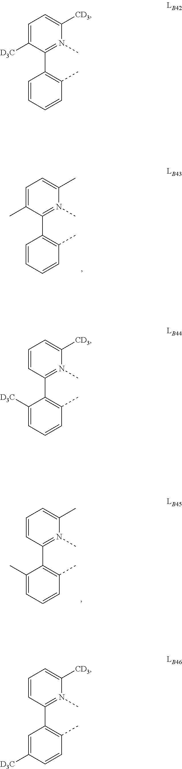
C1=C([D3C])C(C2=C(C)C=CC=C2)=N(C)C([CD3])=C1.C1=C(C)C(C2=C(C)C=CC=C2)=N(C)C(C)=C1.C1=CC(C2=C(C)C=CC=C2[D3C])=N(C)C([CD3])=C1.C1=CC(C2=C(C)C=CC=C2C)=N(C)C(C)=C1.C1=CC(C2=C(C)C=CC([D3C])=C2)=N(C)C([CD3])=C1
